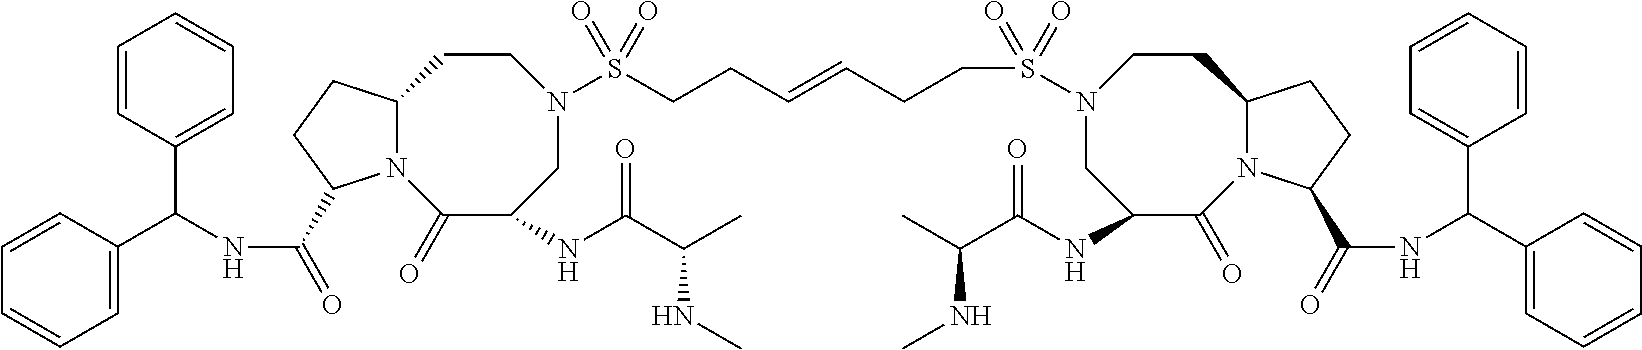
C1=CC(C(NC(=O)C2N3C(CC2)CCN(S(CCC=CCCS(N2CC(NC(C(C)NC)=O)C(=O)N4C(CC2)CCC4C(=O)NC(C2=CC=CC=C2)C2=CC=CC=C2)(=O)=O)(=O)=O)CC(NC(C(C)NC)=O)C3=O)C2=CC=CC=C2)=CC=C1
